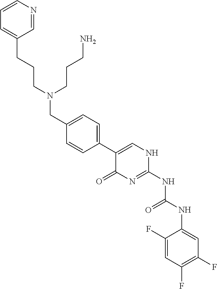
C1(CCCN(CC2=CC=C(C3=CNC(NC(NC4=CC(F)=C(F)C=C4F)=O)=NC3=O)C=C2)CCCN)=CC=CN=C1
